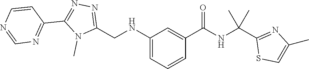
N1=C(CNC2=CC=CC(C(=O)NC(C3=NC(C)=CS3)(C)C)=C2)N(C)C(C2=NC=NC=C2)=N1
